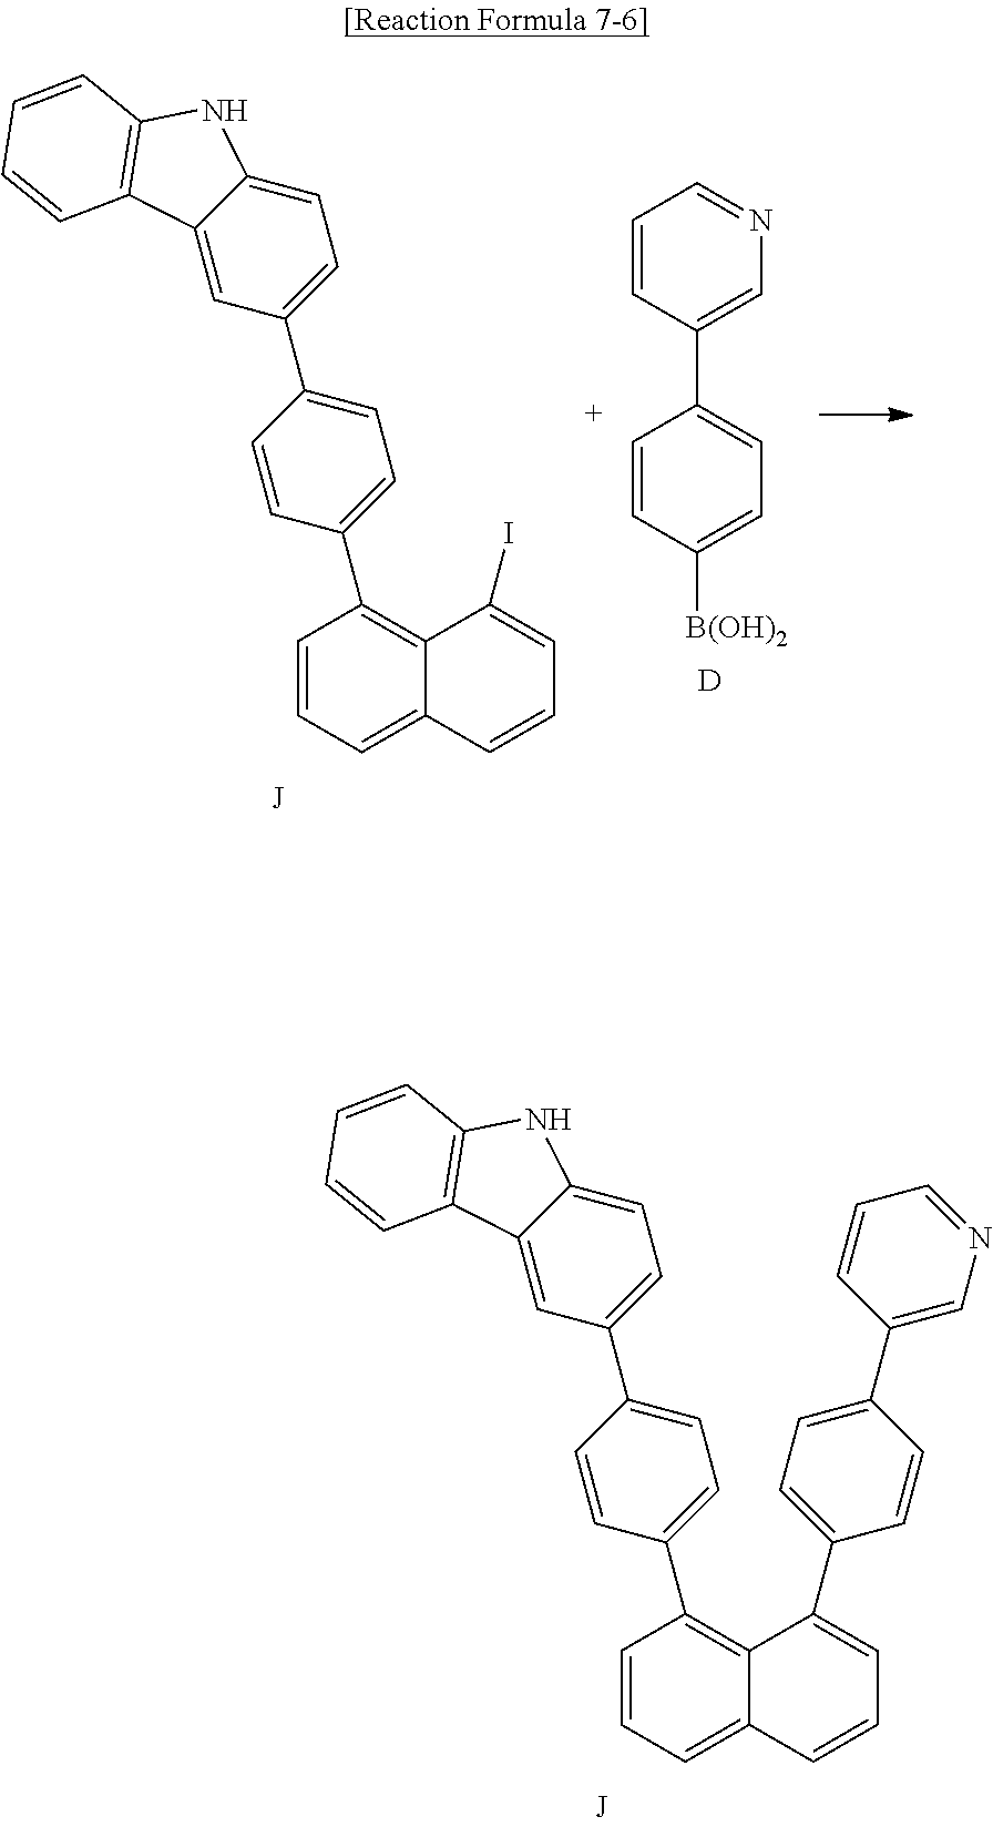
C1=CC=C2C(=C1C1=CC=C(C3=CC=C4C(=C3)C3=C(N4)C=CC=C3)C=C1)C(I)=CC=C2.C1=CC([B(OH)2])=CC=C1C1=CN=CC=C1.[D].C1=CC=C2C(=C1C1=CC=C(C3=CC=C4C(=C3)C3=C(N4)C=CC=C3)C=C1)C(C1=CC=C(C3=CN=CC=C3)C=C1)=CC=C2
